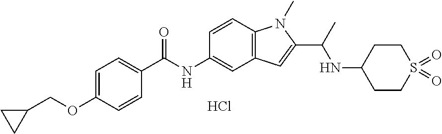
C1=C(OCC2CC2)C=CC(C(NC2=CC3=C(C=C2)N(C)C(C(NC2CCS(=O)(=O)CC2)C)=C3)=O)=C1.Cl
